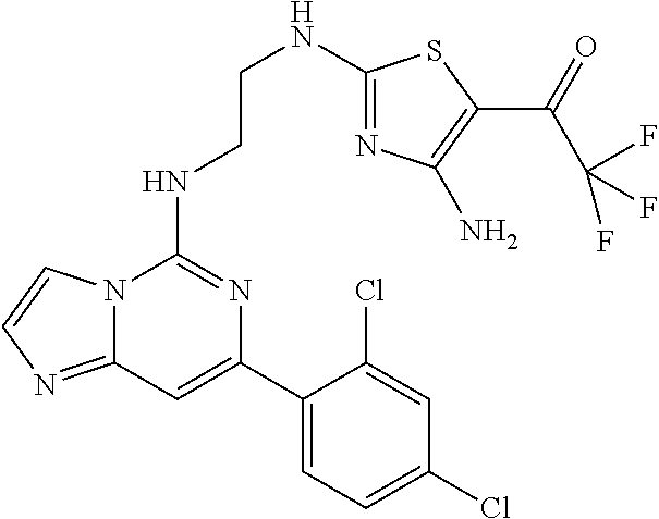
C12=NC=CN1C(NCCNC1=NC(N)=C(C(=O)C(F)(F)F)S1)=NC(C1=CC=C(Cl)C=C1Cl)=C2
